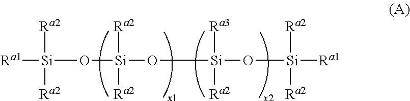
[Ra1][Si]([Ra2])([Ra2])O[Si]([Ra2])([Ra2])O[Si]([Ra3])([Ra2])O[Si]([Ra2])([Ra2])[Ra1]
